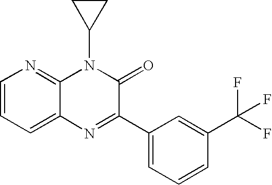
C1=CC=C2C(=N1)N(C1CC1)C(=O)C(C1=CC=CC(C(F)(F)F)=C1)=N2
